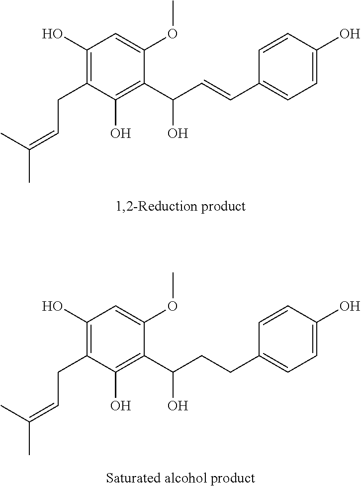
C1(O)=C(CC=C(C)C)C(O)=C(C(C=CC2=CC=C(O)C=C2)O)C(OC)=C1.C1(O)=C(CC=C(C)C)C(O)=C(C(CCC2=CC=C(O)C=C2)O)C(OC)=C1
